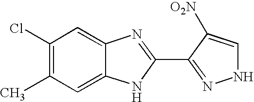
C1(Cl)=C(C)C=C2C(=C1)N=C(C1=NNC=C1[O2N])N2
